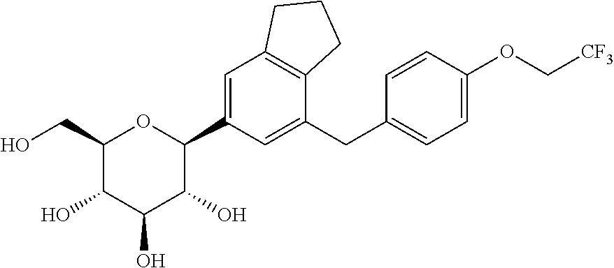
C1(CO)C(O)C(O)C(O)C(C2=CC3=C(C(CC4=CC=C(OC[CF3])C=C4)=C2)CCC3)O1
